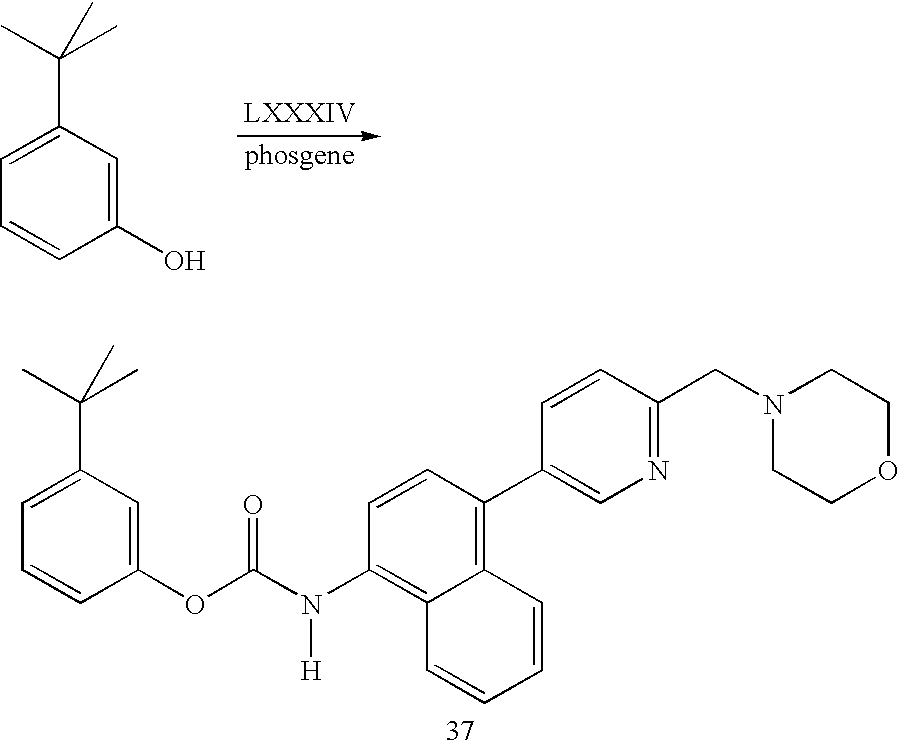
C1=C(C(C)(C)C)C=C(O)C=C1.C1=C(C(C)(C)C)C=C(OC(N(C2=C3C(=C(C4=CN=C(CN5CCOCC5)C=C4)C=C2)C=CC=C3)[H])=O)C=C1
